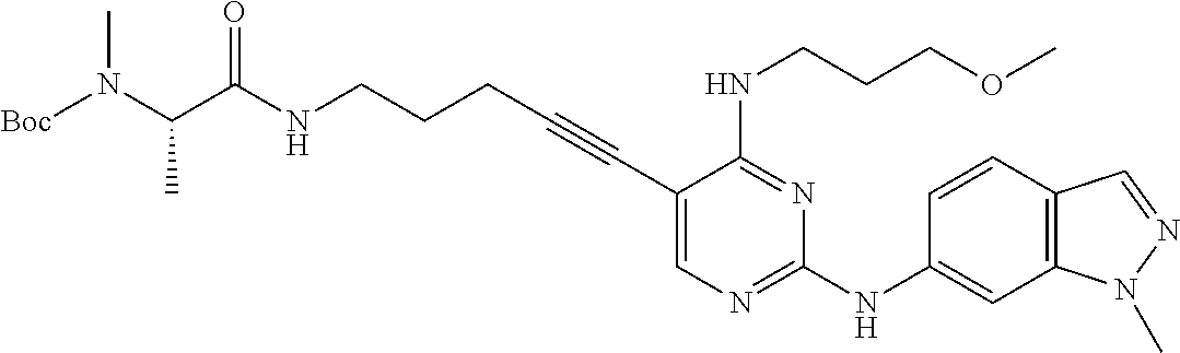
C(NCCCC#CC1=CN=C(NC2=CC3=C(C=C2)C=NN3C)N=C1NCCCOC)(=O)C(N([Boc])C)C
